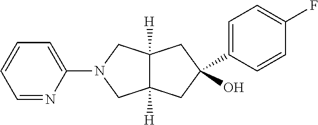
C12([H])C([H])(CC(O)(C3=CC=C(F)C=C3)C1)CN(C1=CC=CC=N1)C2
